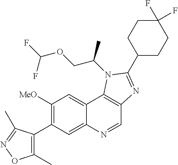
C1([MeO])=C(C2=C(C)ON=C2C)C=C2C(=C1)C1=C(C=N2)N=C(C2CCC(F)(F)CC2)N1C(COC(F)F)C
